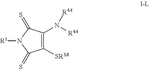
C1([SR3B])=C(N([R4A])[R4A])C(=S)N([R1])C1=S
